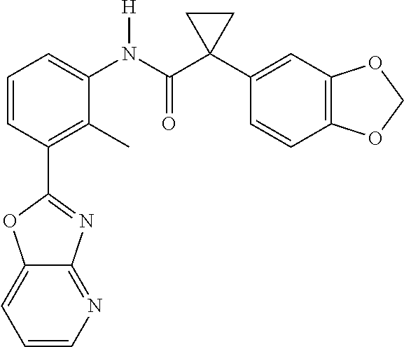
C1=CC(C2=NC3=NC=CC=C3O2)=C(C)C(N(C(C2(C3=CC4=C(C=C3)OCO4)CC2)=O)[H])=C1
